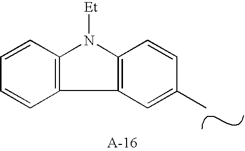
C12=C(C3=C(N1[Et])C=CC(C)=C3)C=CC=C2
